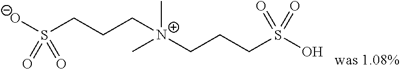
[O-]S(CCC[N+](C)(C)CCCS(O)(=O)=O)(=O)=O
